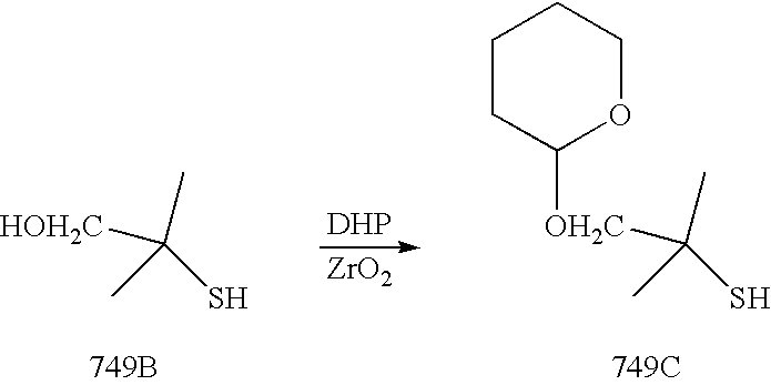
[DHP].[ZrO2].C(C)(S)([HOH2C])C.[749B].C(C)(S)([OH2C]C1OCCCC1)C.[749C]
